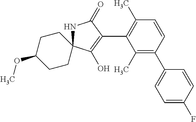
N1C2(C(O)=C(C3=C(C)C=CC(C4=CC=C(F)C=C4)=C3C)C1=O)CCC(OC)CC2
